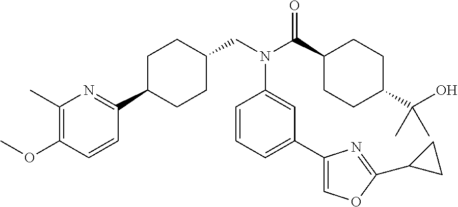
C1(C)=C(OC)C=CC(C2CCC(CN(C(C3CCC(C(O)(C)C)CC3)=O)C3=CC(C4=COC(C5CC5)=N4)=CC=C3)CC2)=N1
